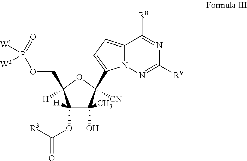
C1(OC(=O)[R3])([H])C(C)(O)C([CN])(C2=CC=C3N2N=C([R9])N=C3[R8])OC1(COP(=O)([W1])[W2])[H]
